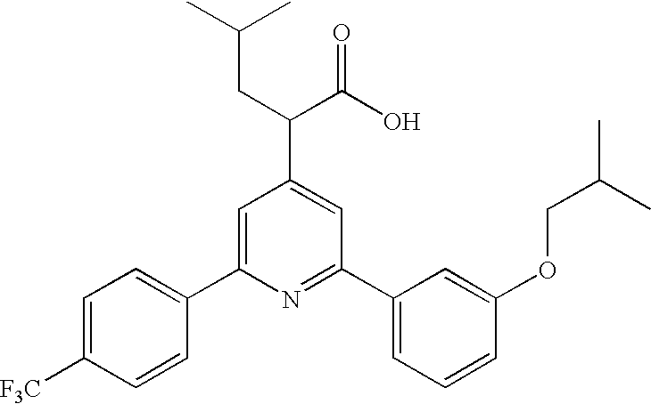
C1=C(C2=CC=C([F3C])C=C2)N=C(C2=CC=CC(OCC(C)C)=C2)C=C1C(CC(C)C)C(O)=O
